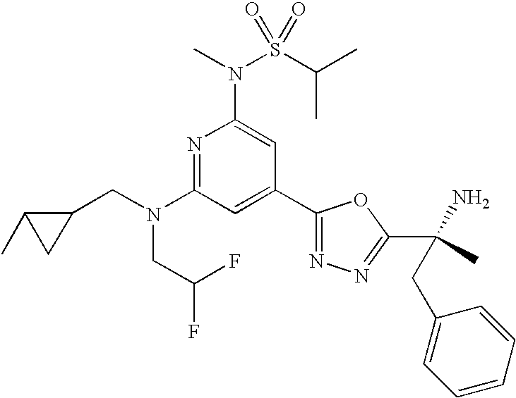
N1=C(N(CC2C(C)C2)CC(F)F)C=C(C2=NN=C(C(N)(C)CC3=CC=CC=C3)O2)C=C1N(C)S(C(C)C)(=O)=O
